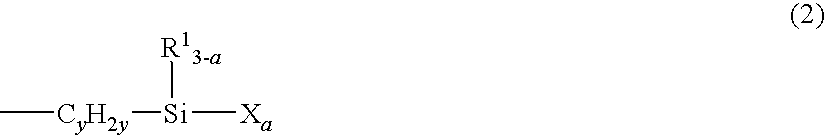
C[CyH2y][Si]([Xa])[R13-a]
